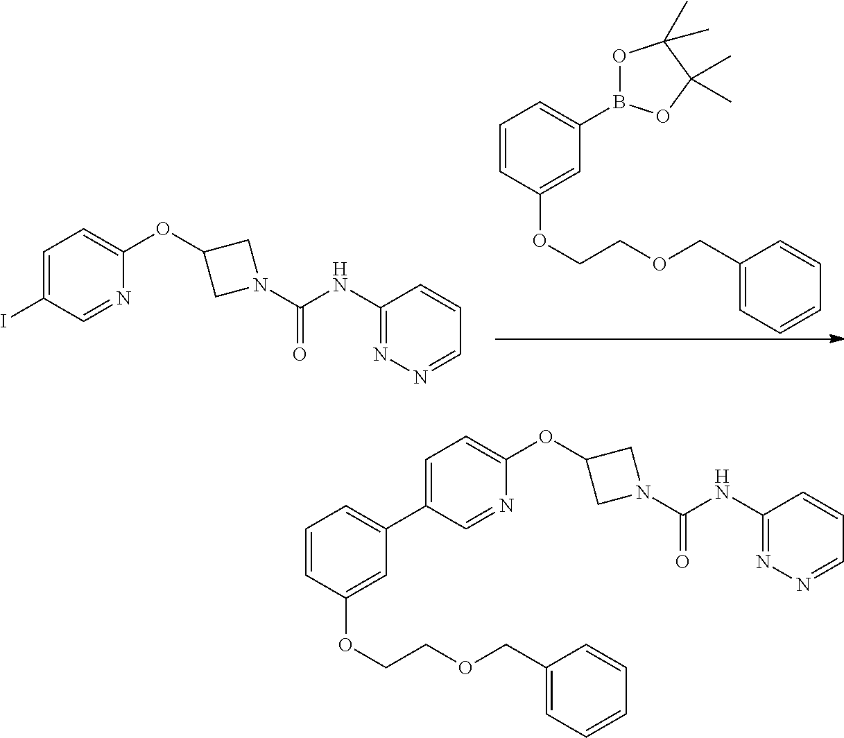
C1=C(I)C=NC(OC2CN(C(NC3=NN=CC=C3)=O)C2)=C1.C1=CC(OCCOCC2=CC=CC=C2)=CC(B2OC(C)(C)C(C)(C)O2)=C1.C1=C(C2=CC=CC(OCCOCC3=CC=CC=C3)=C2)C=NC(OC2CN(C(NC3=NN=CC=C3)=O)C2)=C1
